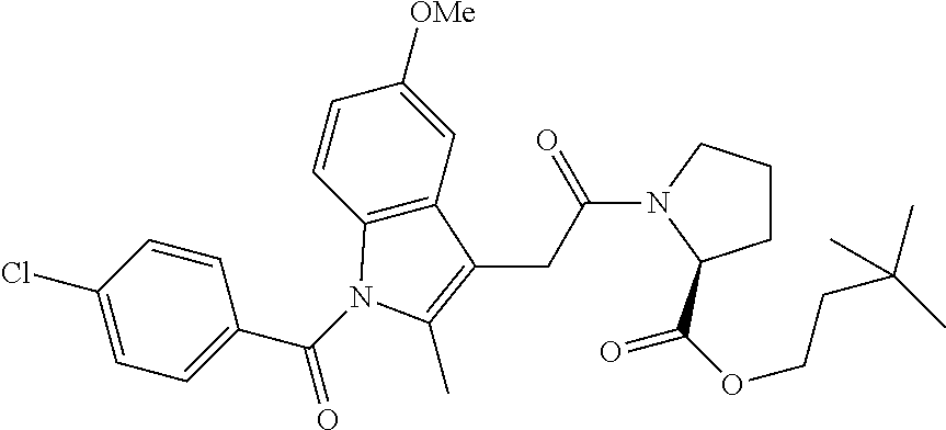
C(N1C(C(OCCC(C)(C)C)=O)CCC1)(CC1=C(C)N(C(C2=CC=C(Cl)C=C2)=O)C2=C1C=C([OMe])C=C2)=O
